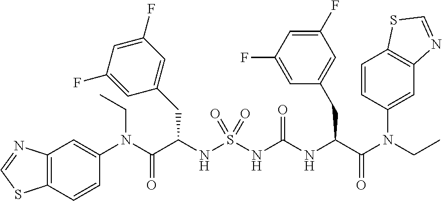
C12=C(C=CC(N(C(C(NS(NC(NC(C(N(CC)C3=CC4=C(C=C3)SC=N4)=O)CC3=CC(F)=CC(F)=C3)=O)(=O)=O)CC3=CC(F)=CC(F)=C3)=O)CC)=C1)SC=N2
